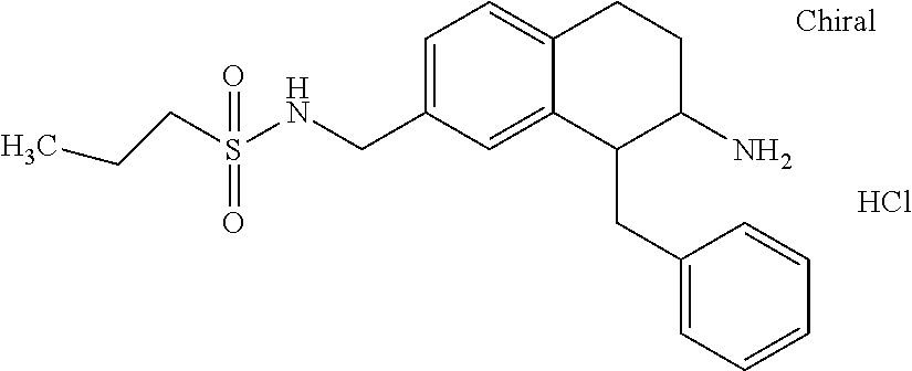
Cl.C1=C(CNS(=O)(=O)CCC)C=C2C(=C1)CCC(N)C2CC1=CC=CC=C1
